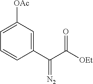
C1(C(C([OEt])=O)=[N2])=CC([OAc])=CC=C1
